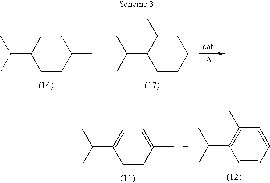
C1CC(C)CCC1C(C)C.[D].C1CCCC(C)C1C(C)C.C1=CC(C)=CC=C1C(C)C.C1=CC=CC(C)=C1C(C)C
